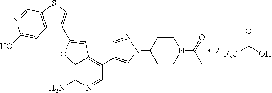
C12=C(SC=C1C1=CC3=C(C4=CN(C5CCN(C(C)=O)CC5)N=C4)C=NC(N)=C3O1)C=NC(O)=C2.[F3C]C(=O)O
